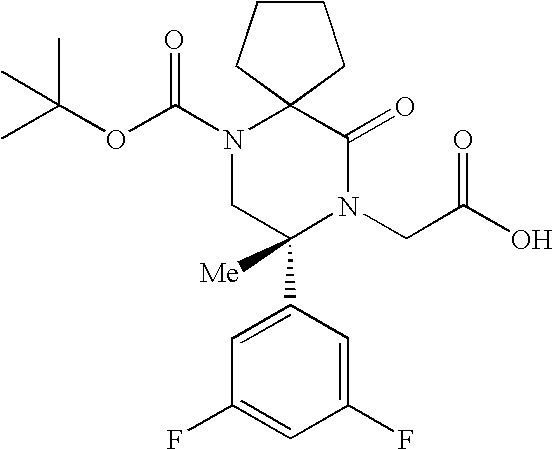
C1=C(C2([Me])N(CC(O)=O)C(=O)C3(N(C(OC(C)(C)C)=O)C2)CCCC3)C=C(F)C=C1F
